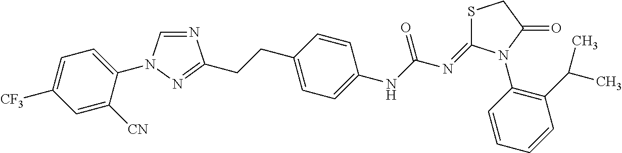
N1=CN(C2=CC=C([CF3])C=C2[CN])N=C1CCC1=CC=C(NC(N=C2SCC(=O)N2C2=C(C(C)C)C=CC=C2)=O)C=C1
